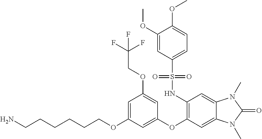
C(CCCOC1=CC(OCC(F)(F)F)=CC(OC2=C(NS(C3=CC=C(OC)C(OC)=C3)(=O)=O)C=C3C(=C2)N(C)C(=O)N3C)=C1)CCN
